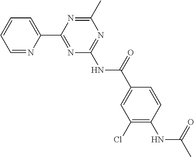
C1=NC(C2=NC(NC(=O)C3=CC(Cl)=C(NC(C)=O)C=C3)=NC(C)=N2)=CC=C1
